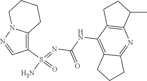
C(NC1=C2C(=NC3=C1CCC3C)CCC2)(N=S(N)(=O)C1=C2N(N=C1)CCCC2)=O
